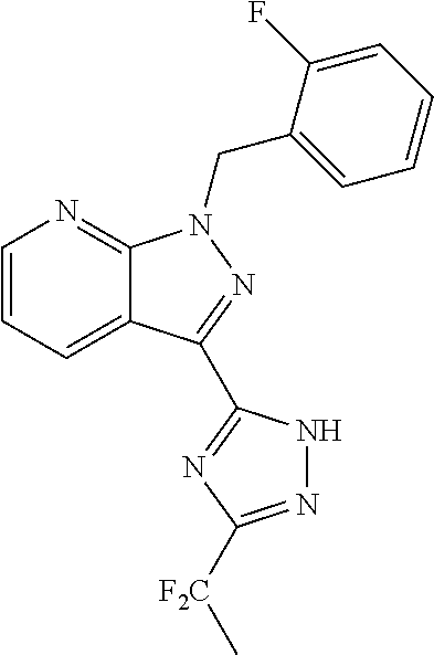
C12=CC=CN=C1N(CC1=CC=CC=C1F)N=C2C1=NC([F2C]C)=NN1
